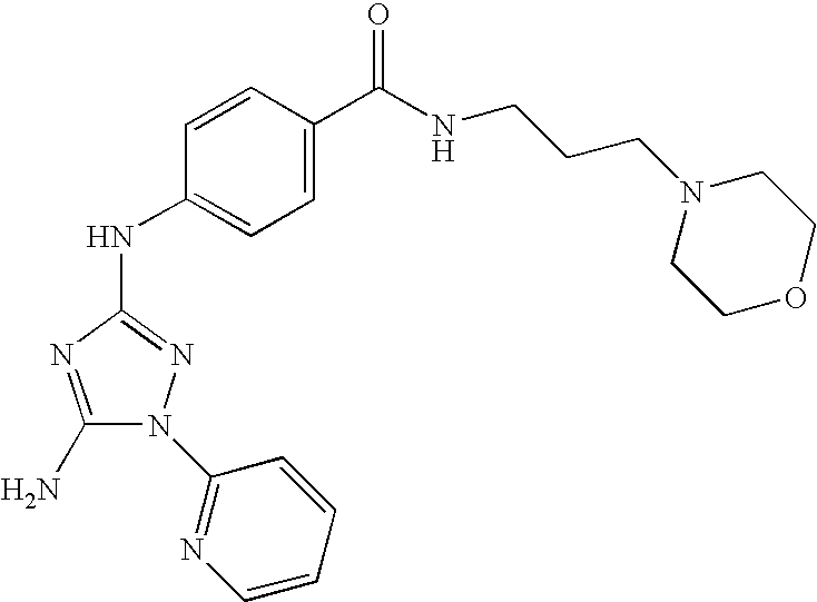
C1(N)=NC(NC2=CC=C(C(NCCCN3CCOCC3)=O)C=C2)=NN1C1=NC=CC=C1
